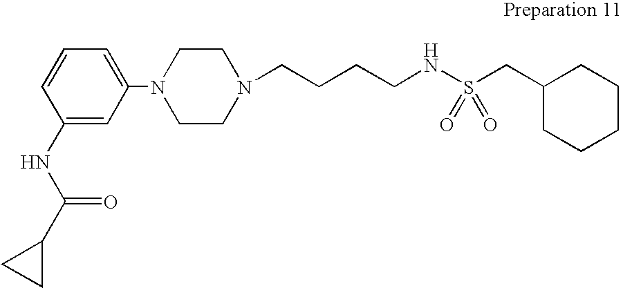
N1(CCCCNS(CC2CCCCC2)(=O)=O)CCN(C2=CC=CC(NC(C3CC3)=O)=C2)CC1
